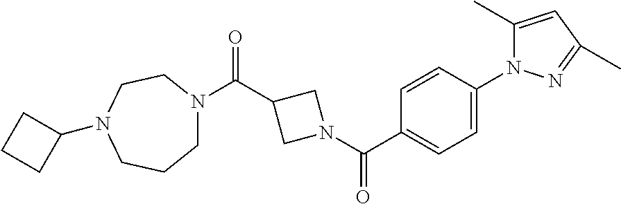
C1N(C(C2CN(C(C3=CC=C(N4C(C)=CC(C)=N4)C=C3)=O)C2)=O)CCN(C2CCC2)CC1
